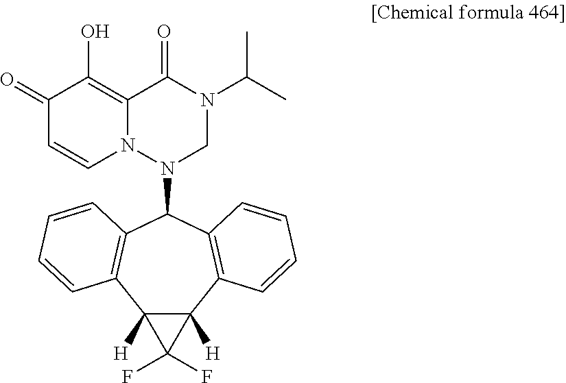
C12([H])C([H])(C3=C(C(N4CN(C(C)C)C(=O)C5=C(O)C(=O)C=CN45)C4=C1C=CC=C4)C=CC=C3)C2(F)F
